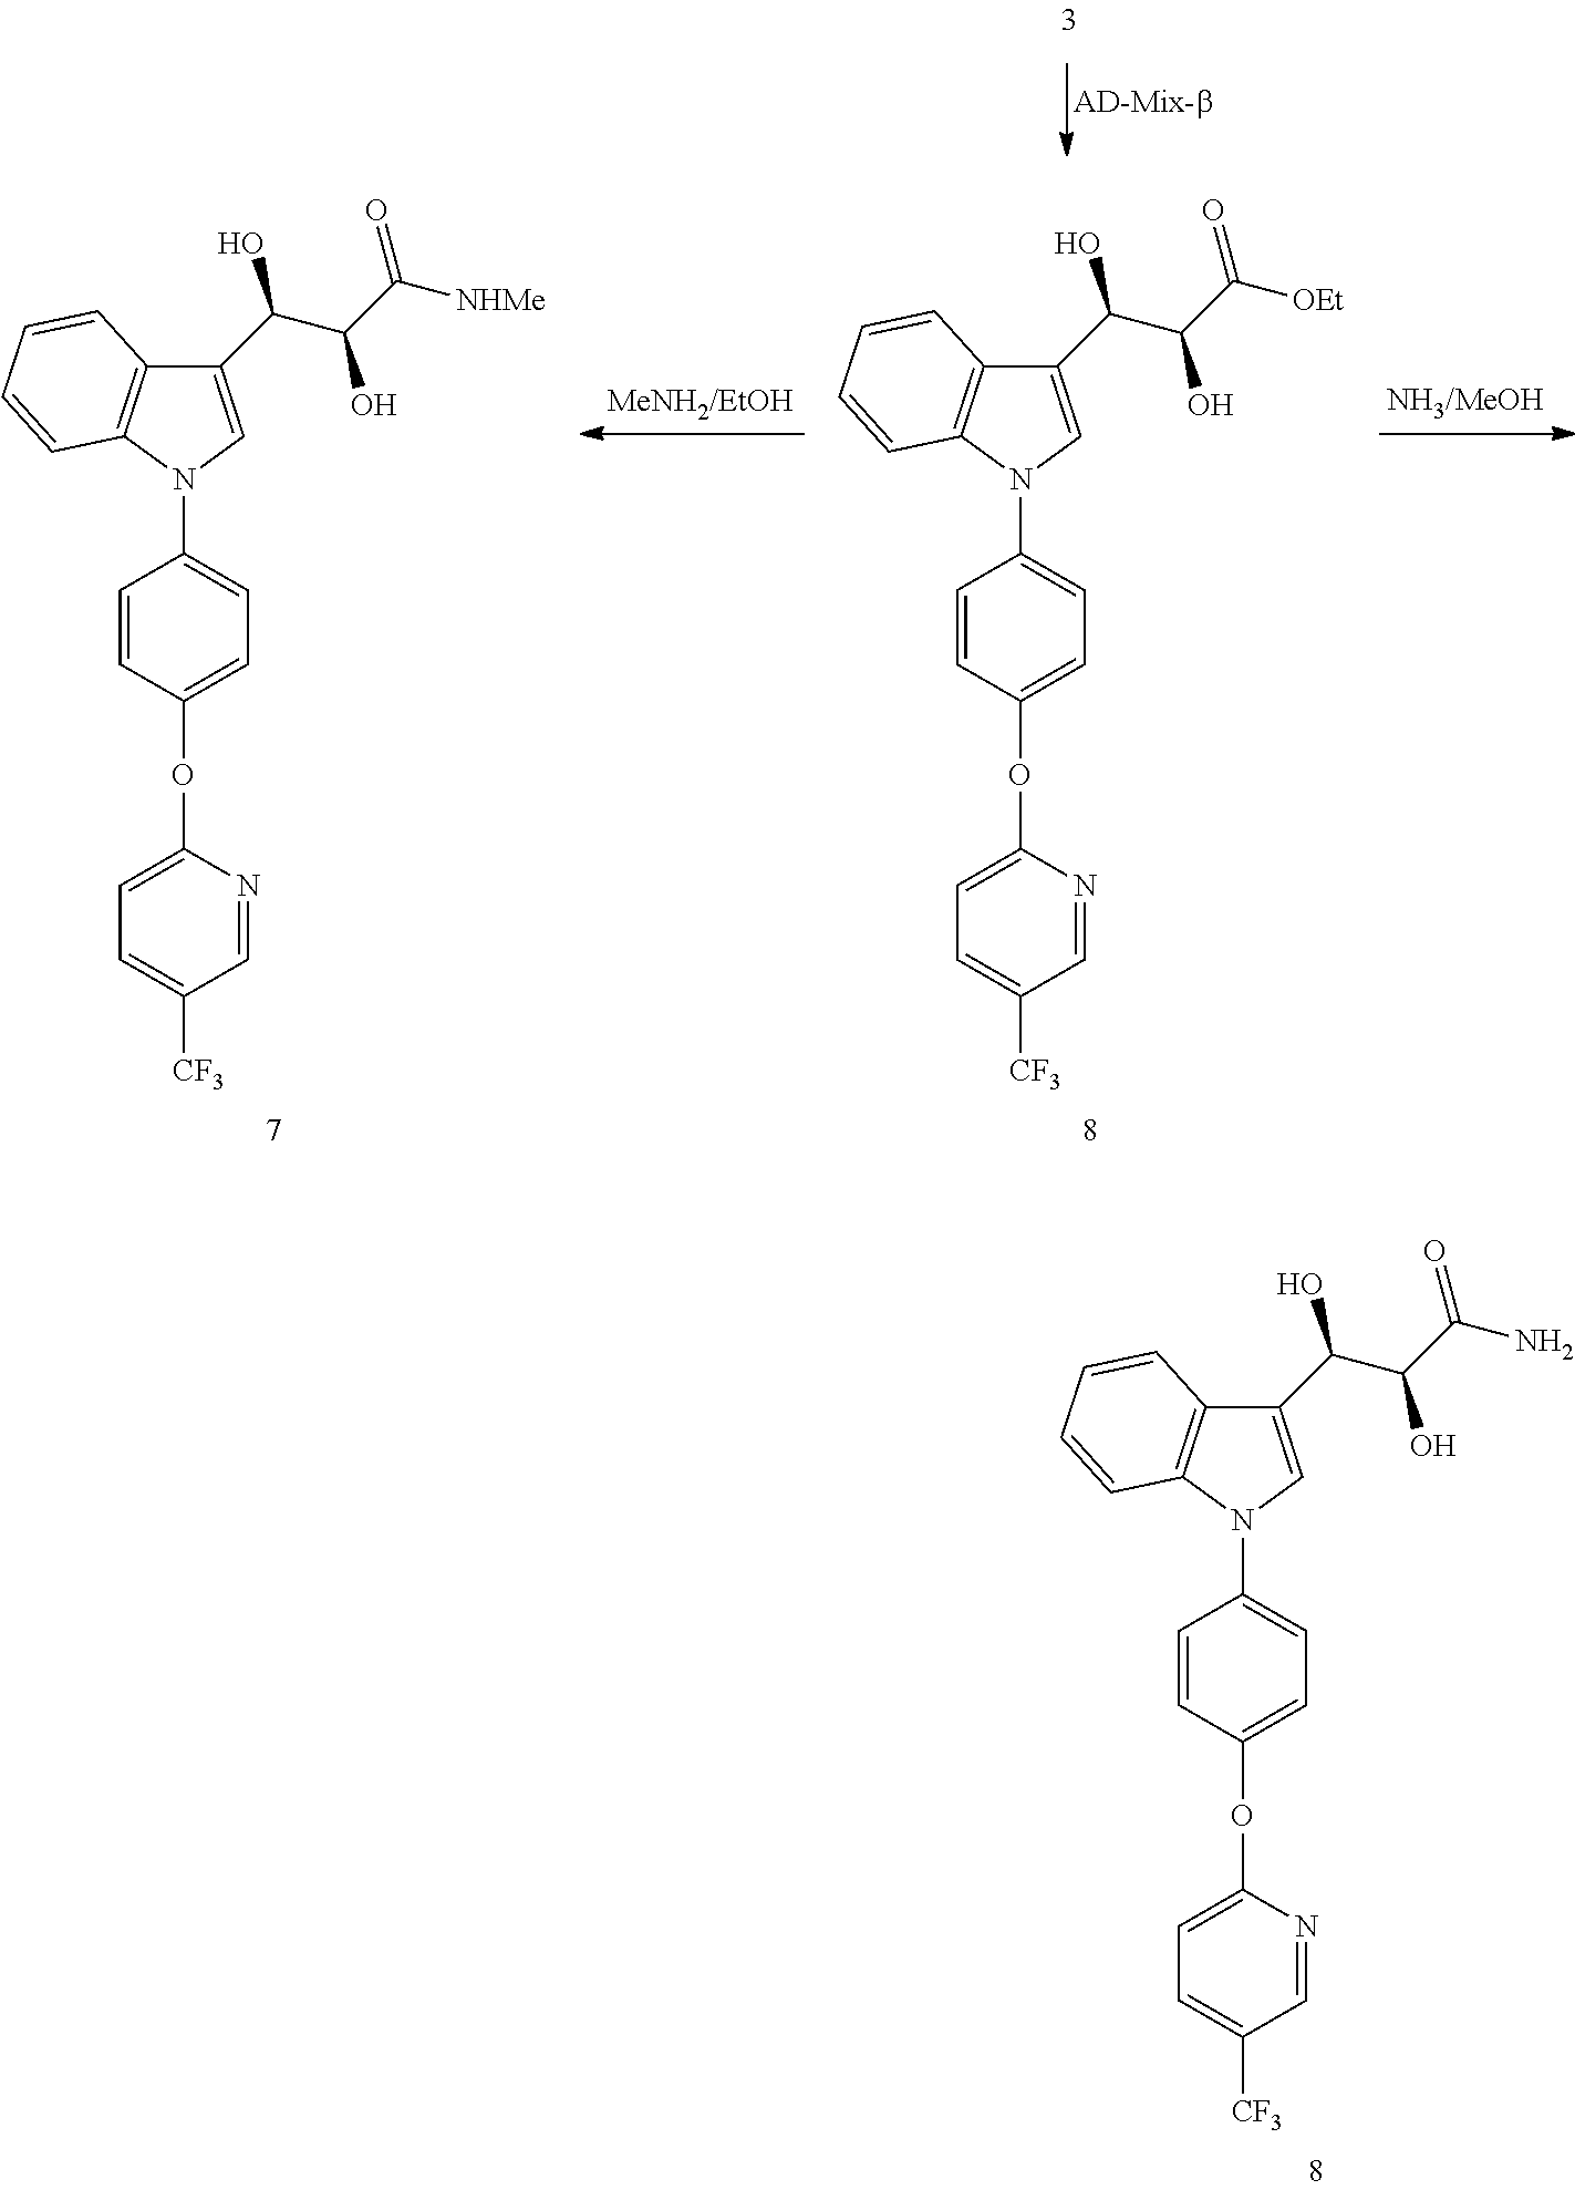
C1=CC(OC2=CC=C([CF3])C=N2)=CC=C1N1C2=C(C(C(C(C(N)=O)O)O)=C1)C=CC=C2.C1=CC(OC2=CC=C([CF3])C=N2)=CC=C1N1C2=C(C(C(C(C([NHMe])=O)O)O)=C1)C=CC=C2.C1=CC(OC2=CC=C([CF3])C=N2)=CC=C1N1C2=C(C(C(C(C([OEt])=O)O)O)=C1)C=CC=C2
